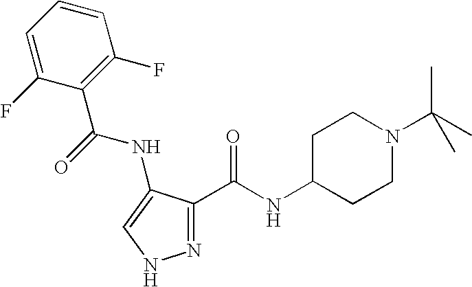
N1=C(C(NC2CCN(C(C)(C)C)CC2)=O)C(NC(C2=C(F)C=CC=C2F)=O)=CN1
